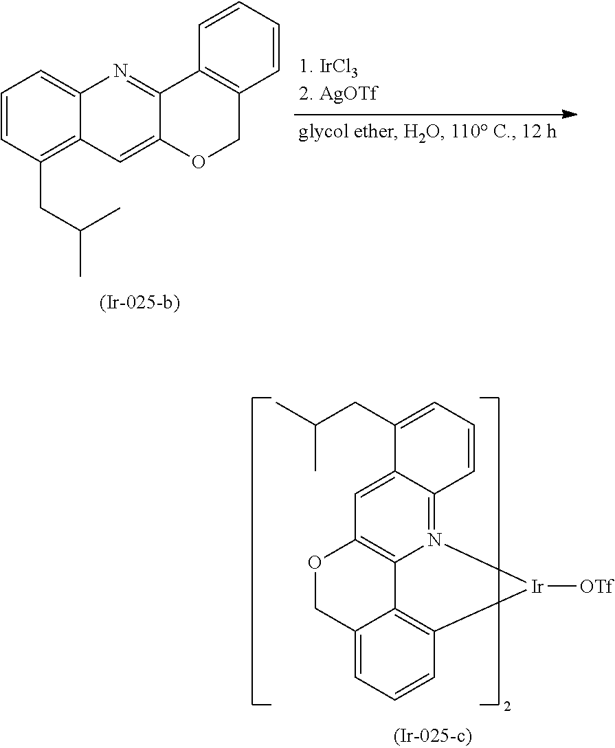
C1=CC(CC(C)C)=C2C(=C1)N=C1C(=C2)OCC2=C1C=CC=C2.C12=CC=CC3=C1C1=C(C=C4C(=N1[Ir]3[OTf])C=CC=C4CC(C)C)OC2
